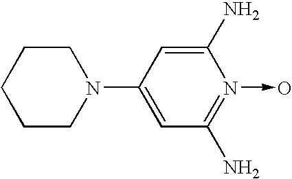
C1CCN(C2=CC(N)=N(->O)C(N)=C2)CC1
